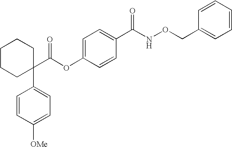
C1=C(OC(C2(C3=CC=C([OMe])C=C3)CCCCC2)=O)C=CC(C(NOCC2=CC=CC=C2)=O)=C1
